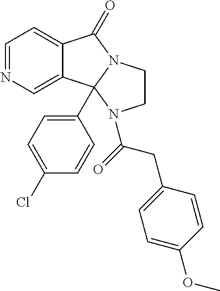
C1=NC=C2C(=C1)C(=O)N1CCN(C(CC3=CC=C(OC)C=C3)=O)C21C1=CC=C(Cl)C=C1
